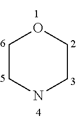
C1CNCCO1
